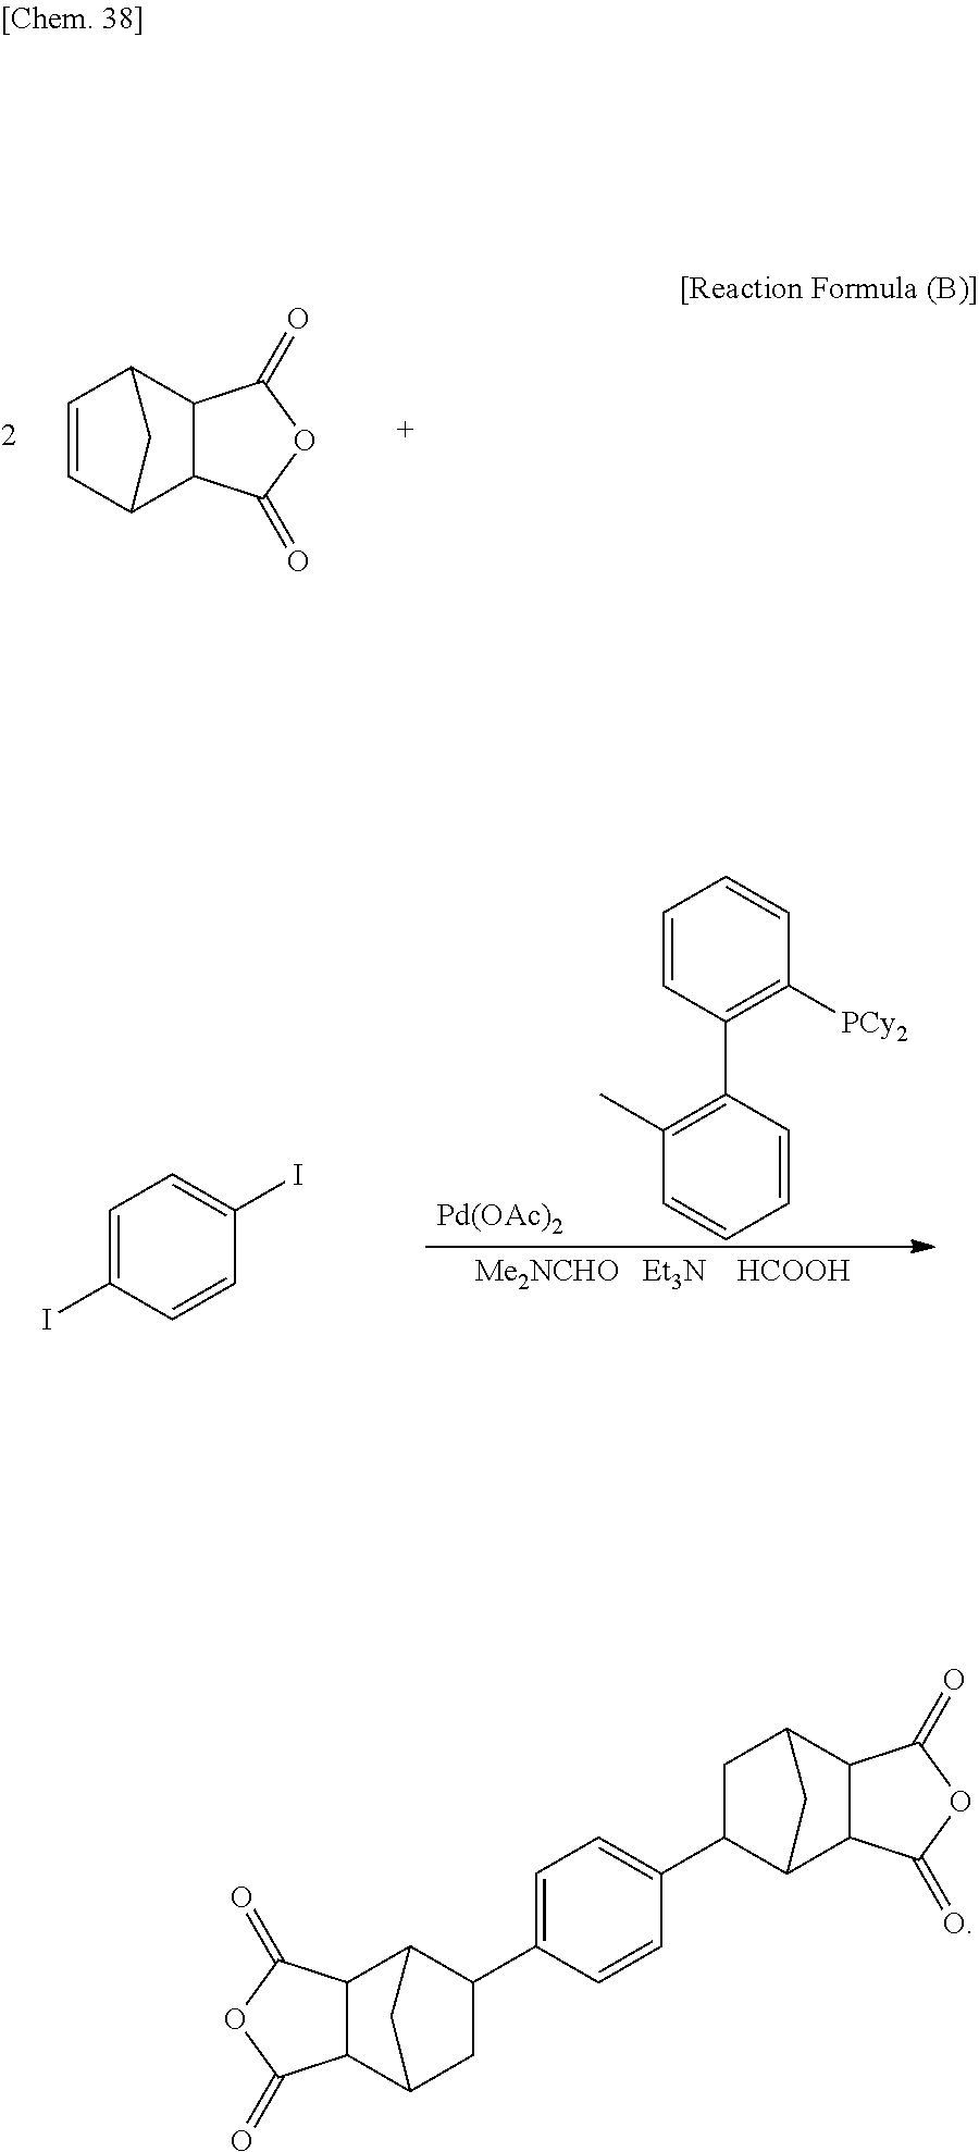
C1C(C2=CC=C(C3C4C5C(C(C3)C4)C(=O)OC5=O)C=C2)C2C3C(C1C2)C(=O)OC3=O.C1=CC2C3C(C1C2)C(=O)OC3=O.C1=CC(C2=C(C)C=CC=C2)=C([PCy2])C=C1.[Pd(OAc)2].C1=C(I)C=CC(I)=C1
